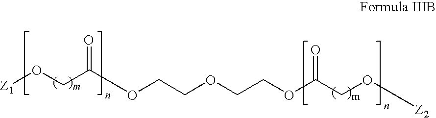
[Z1]OCC(OCCOCCOC(CO[Z2])=O)=O
